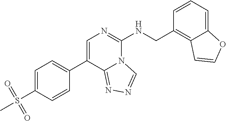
C1=C(S(C)(=O)=O)C=CC(C2=CN=C(NCC3=C4C(=CC=C3)OC=C4)N3C2=NN=C3)=C1
